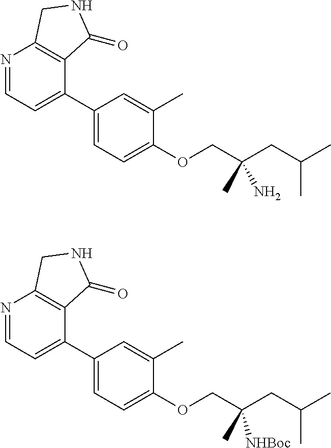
N1=CC=C(C2=CC=C(OCC(CC(C)C)(C)N)C(C)=C2)C2=C1CNC2=O.N1=CC=C(C2=CC=C(OCC(CC(C)C)(C)[NHBoc])C(C)=C2)C2=C1CNC2=O
